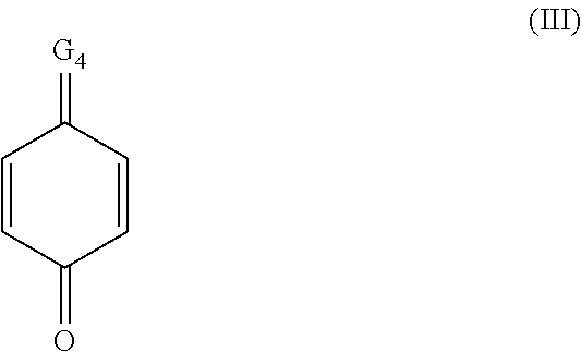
C1=CC(=O)C=CC1=[G4]
